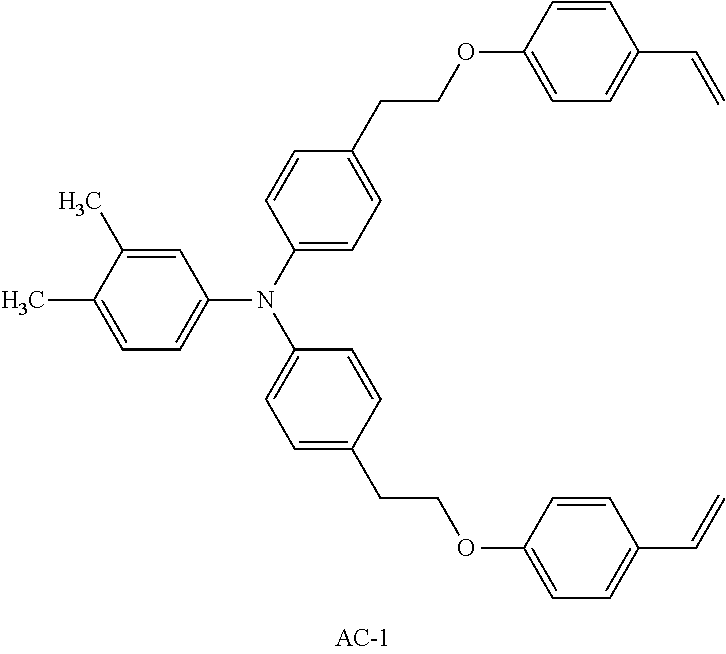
C1=C(C)C(C)=CC=C1N(C1=CC=C(CCOC2=CC=C(C=C)C=C2)C=C1)C1=CC=C(CCOC2=CC=C(C=C)C=C2)C=C1
